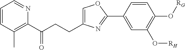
C1=C(CCC(C2=C(C)C=CC=N2)=O)N=C(C2=CC(O[RH])=C(O[RG])C=C2)O1
